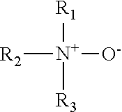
[R2][N+]([R1])([O-])[R3]
